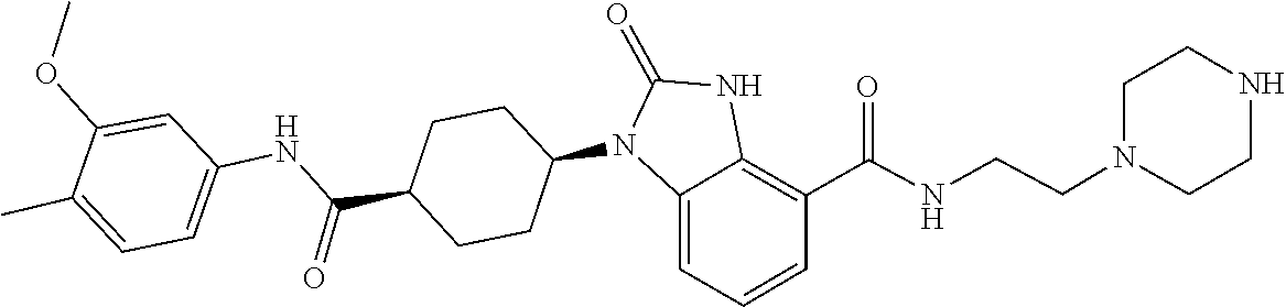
C1CN(CCNC(C2=C3NC(=O)N(C4CCC(C(NC5=CC=C(C)C(OC)=C5)=O)CC4)C3=CC=C2)=O)CCN1
